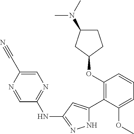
C1(OC2=C(C3=CC(NC4=NC=C(C#N)N=C4)=NN3)C(OC)=CC=C2)CCC(N(C)C)C1
